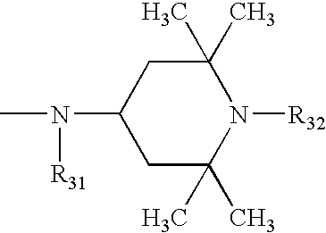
CN([R31])C1CC(C)(C)N([R32])C(C)(C)C1
